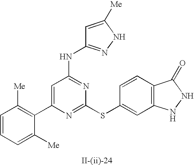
C1=C(C2=C([Me])C=CC=C2[Me])N=C(SC2=CC3=C(C=C2)C(=O)NN3)N=C1NC1=NNC([Me])=C1
